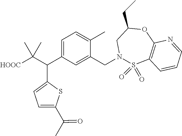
C1=C(C(C)=O)SC(C(C([HOOC])(C)C)C2=CC=C(C)C(CN3S(=O)(=O)C4=C(OC(CC)C3)N=CC=C4)=C2)=C1
